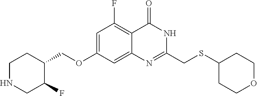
C1=C(OCC2CCNCC2F)C=C2C(=C1F)C(=O)NC(CSC1CCOCC1)=N2
